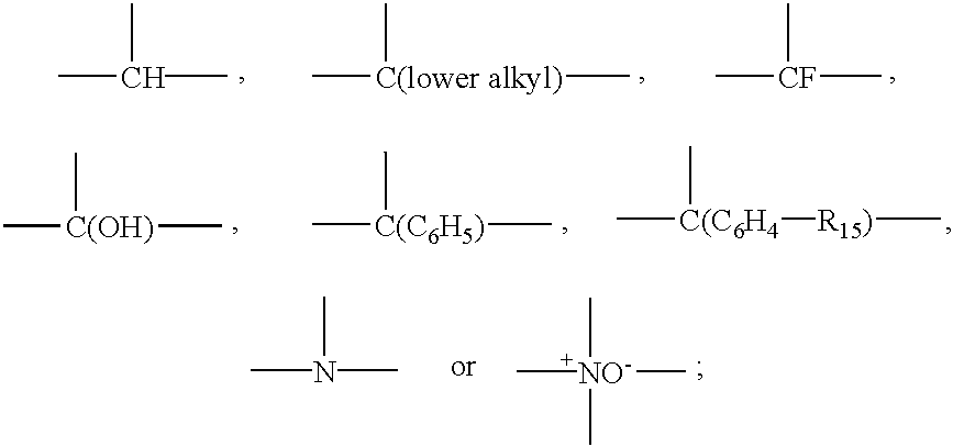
CC(C)C.C[C(lower alkyl)](C)C.C[CF](C)C.C[C(OH)](C)C.C[C(C6H5)](C)C.C[C(C6H4]([R15)]C)C.CN(C)C.C[NO-](C)(C)C
